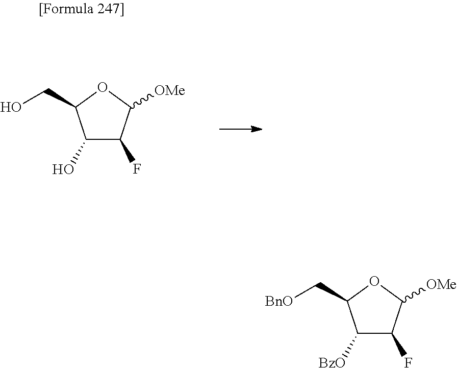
OC1C(F)C([OMe])OC1CO.[BzO]C1C(F)C([OMe])OC1C[BnO]
